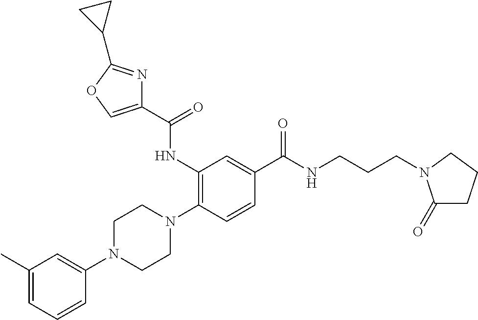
C1(C)=CC=CC(N2CCN(C3=C(NC(=O)C4=COC(C5CC5)=N4)C=C(C(=O)NCCCN4C(=O)CCC4)C=C3)CC2)=C1
